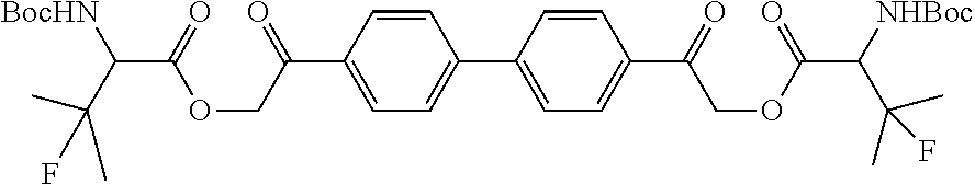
C1=CC(C(COC(C(C(C)(C)F)[BocHN])=O)=O)=CC=C1C1=CC=C(C(=O)COC(C([NHBoc])C(C)(F)C)=O)C=C1
